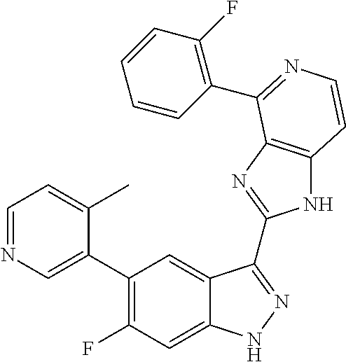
C1=C(C2=C(F)C=C3C(=C2)C(C2=NC4=C(N2)C=CN=C4C2=C(F)C=CC=C2)=NN3)C(C)=CC=N1
